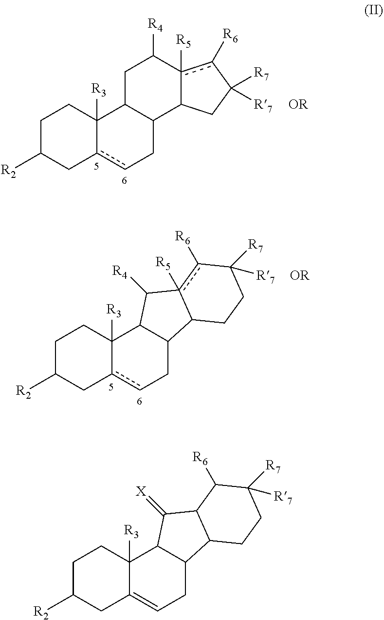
C1C([R2])Cc2cCC3C(C2([R3])C1)CC([R4])c1([R5])c([R6])C([R7])([R7])CC31.[OR].C1C([R2])Cc2cCC3C(C2([R3])C1)C([R4])c1([R5])c([R6])C([R7])([R7])CCC31.[OR].C1C([R2])CC2=CCC3C(C2([R3])C1)C(=[X])C1C3CCC([R7])([R7])C1[R6]
